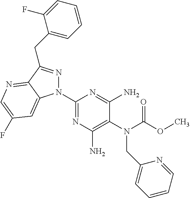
C1(N2N=C(CC3=CC=CC=C3F)C3=NC=C(F)C=C23)=NC(N)=C(N(C(OC)=O)CC2=CC=CC=N2)C(N)=N1
